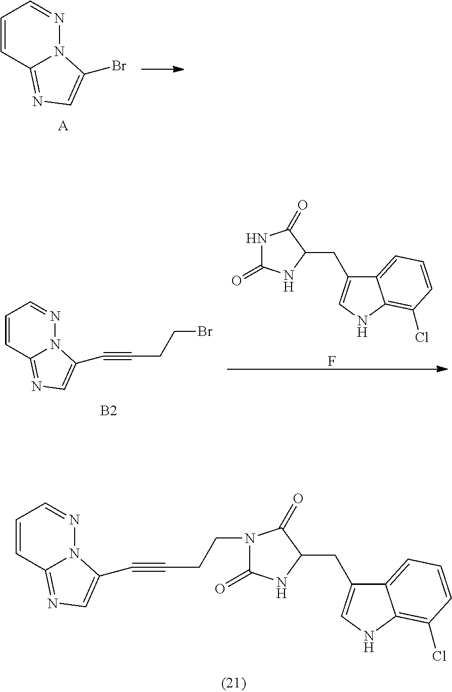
C1=CC2=NC=C(C#CCCN3C(=O)NC(CC4=CNC5=C(Cl)C=CC=C45)C3=O)N2N=C1.C1=CC2=NC=C(Br)N2N=C1.[A].C1=CC2=NC=C(C#CCCBr)N2N=C1.[B2].N1C(=O)NC(CC2=CNC3=C(Cl)C=CC=C23)C1=O.F
